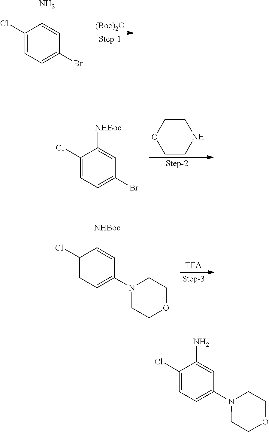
C1(Cl)=CC=C(Br)C=C1N.[(Boc)2O].[Step-1].C1(Cl)=CC=C(Br)C=C1[NHBoc].[Step-2].C1CNCCO1.C1(Cl)=CC=C(N2CCOCC2)C=C1[NHBoc].[TFA].[Step-3].C1(Cl)=CC=C(N2CCOCC2)C=C1N
